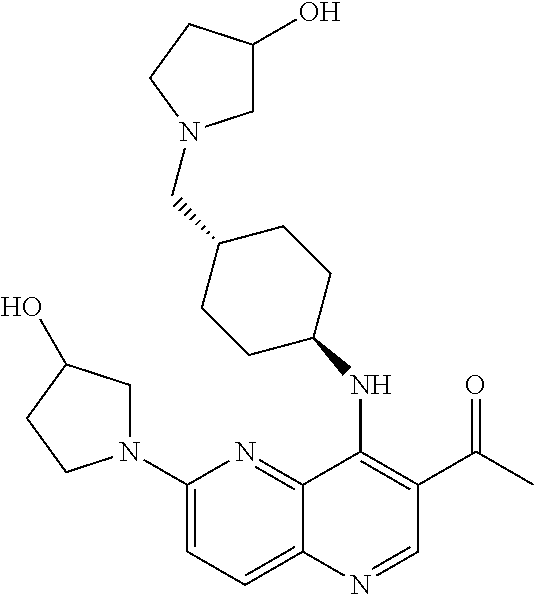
C12=NC(N3CC(O)CC3)=CC=C1N=CC(C(C)=O)=C2NC1CCC(CN2CC(O)CC2)CC1
